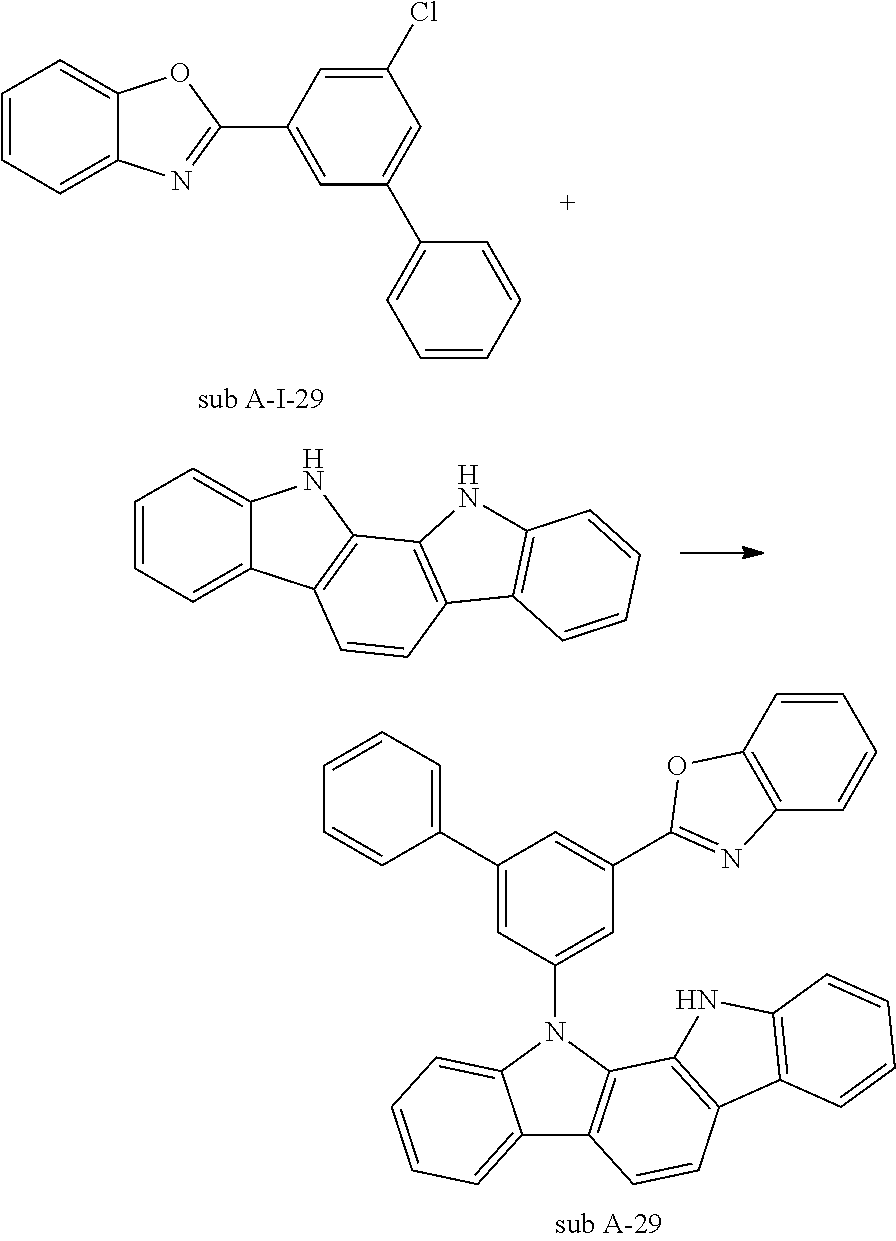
C1=CC=C2C(=C1)OC(C1=CC(C3=CC=CC=C3)=CC(Cl)=C1)=N2.C12=CC=CC=C1N(C1=CC(C3=NC4=C(C=CC=C4)O3)=CC(C3=CC=CC=C3)=C1)C1=C2C=CC2=C1NC1=C2C=CC=C1.C1=CC=C2C(=C1)NC1=C2C=CC2=C1NC1=C2C=CC=C1
